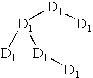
[D1]([D1][D1])([D1])[D1][D1]
